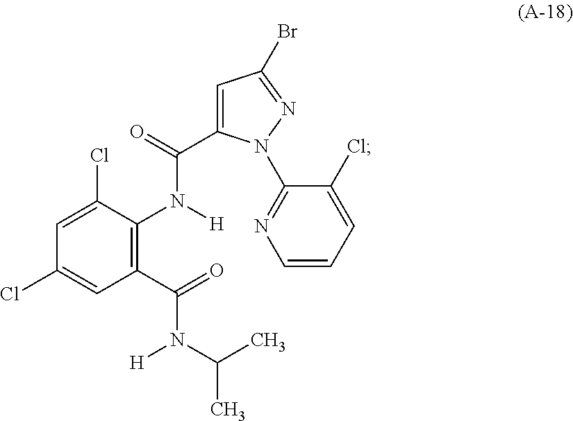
C1=C(Cl)C(N([H])C(=O)C2=CC(Br)=NN2C2=NC=CC=C2Cl)=C(C(=O)N(C(C)C)[H])C=C1Cl
